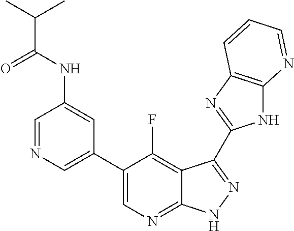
C1=NC=C(C2=CN=C3C(=C2F)C(C2=NC4=C(N2)N=CC=C4)=NN3)C=C1NC(C(C)C)=O
